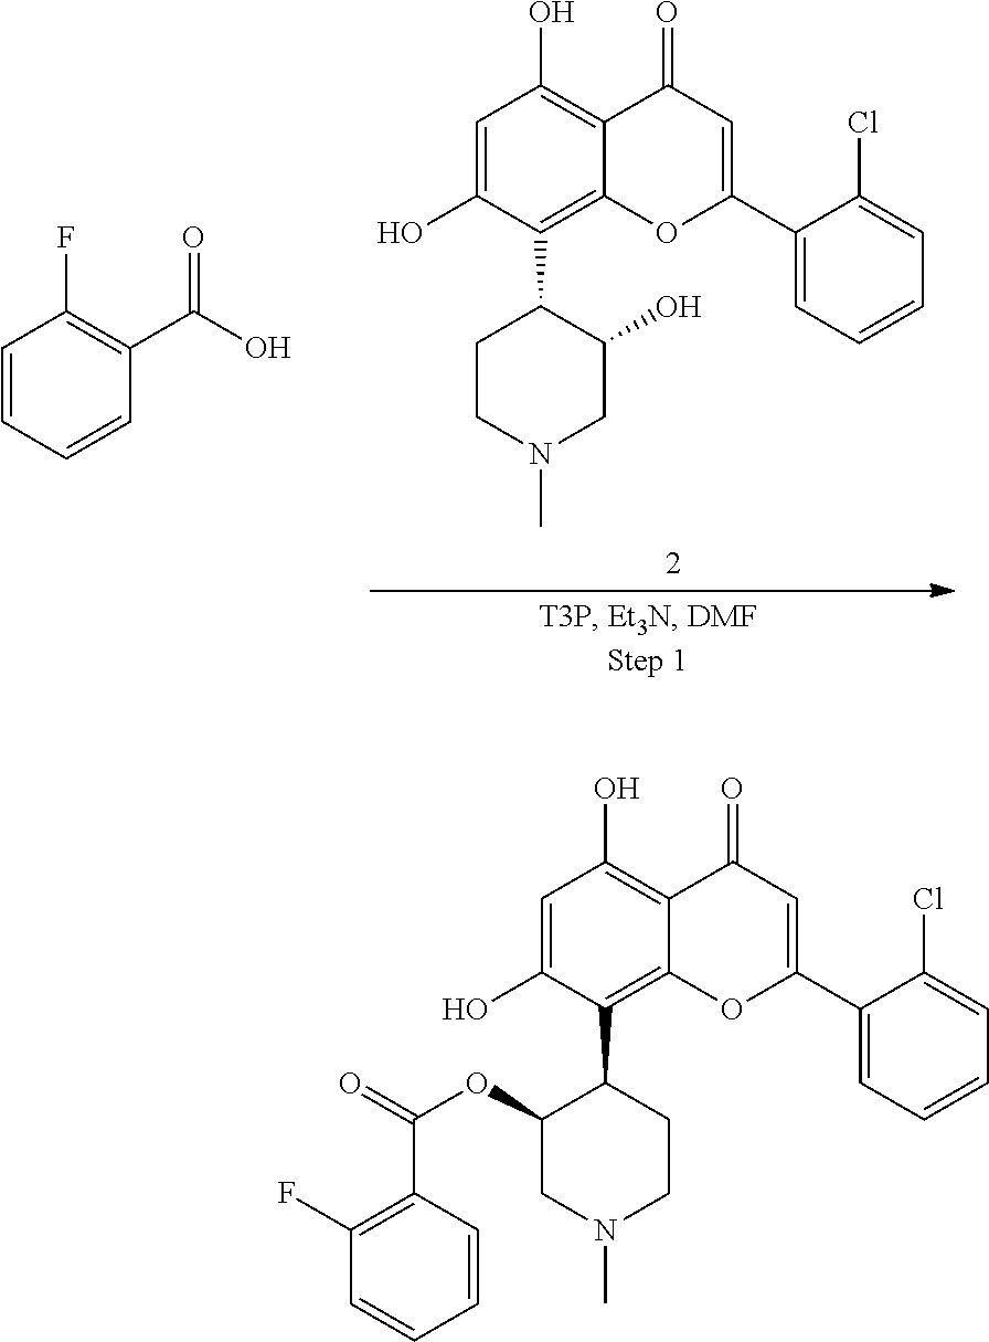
C1=C(O)C(C2C(OC(=O)C3=C(F)C=CC=C3)CN(C)CC2)=C2C(=C1O)C(=O)C=C(C1=CC=CC=C1Cl)O2.C1=C(O)C(C2CCN(C)CC2O)=C2C(=C1O)C(=O)C=C(C1=CC=CC=C1Cl)O2.C1=CC=CC(C(=O)O)=C1F
